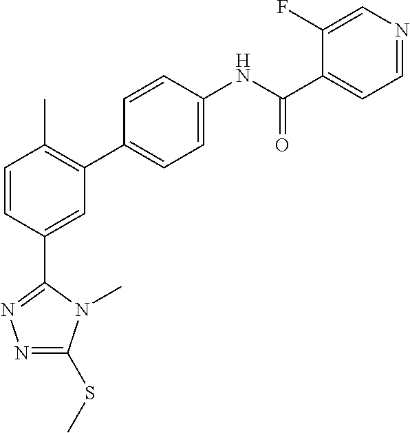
C1=CC(C2=NN=C(SC)N2C)=CC(C2=CC=C(NC(C3=CC=NC=C3F)=O)C=C2)=C1C
